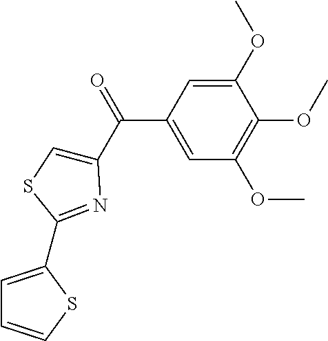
C1(OC)=CC(C(=O)C2=CSC(C3=CC=CS3)=N2)=CC(OC)=C1OC
